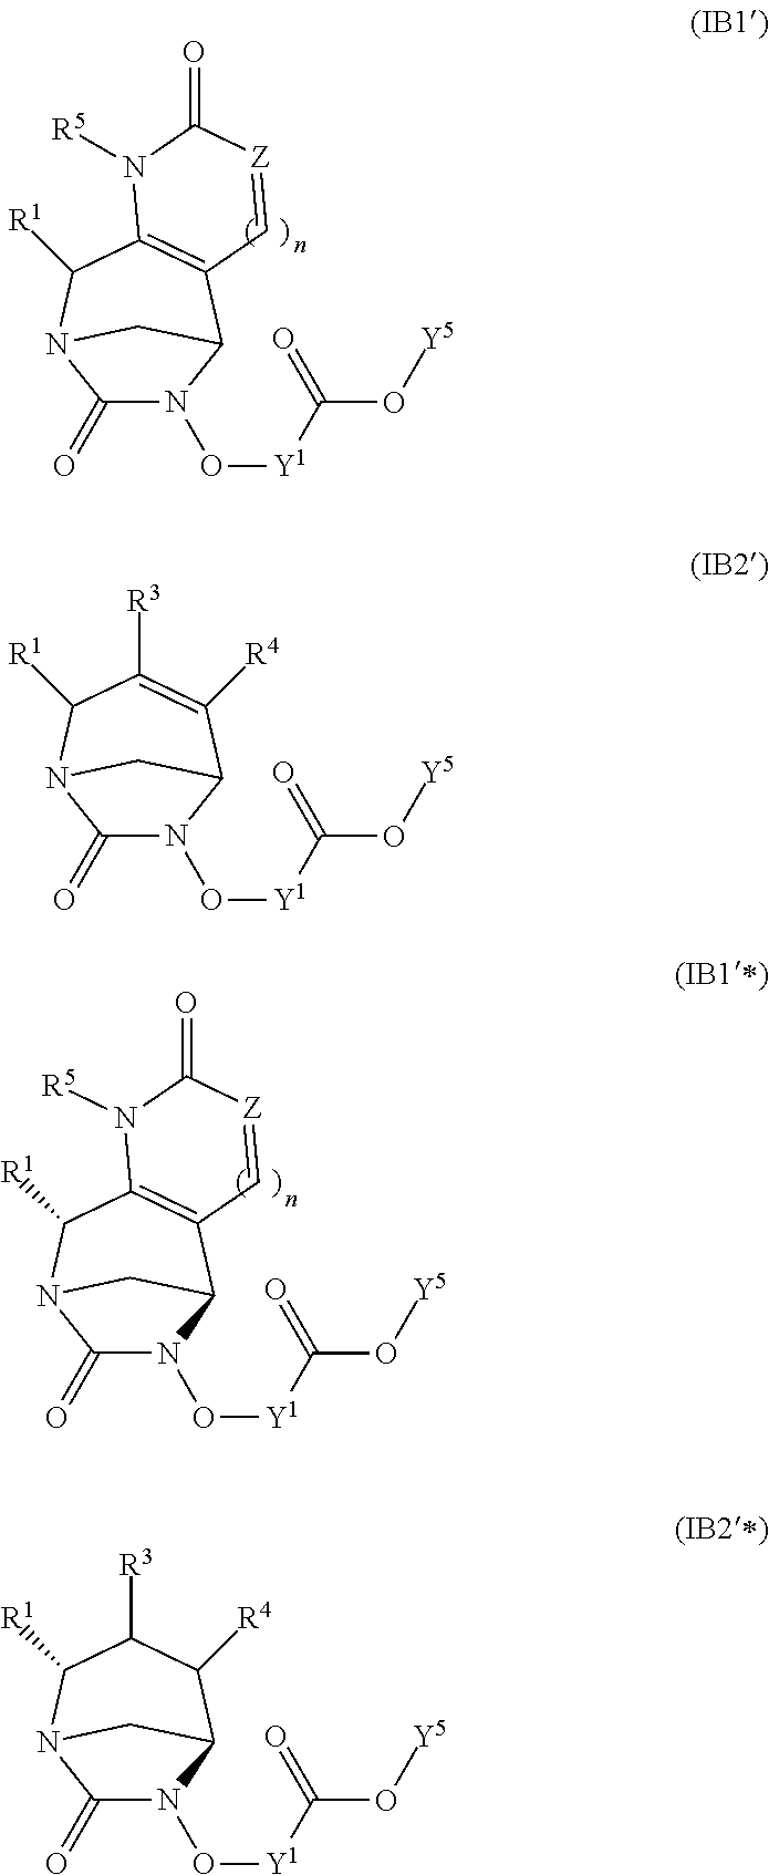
C1(=O)N(O[Y1]C(O[Y5])=O)C2C3=C(C([R1])N1C2)N([R5])C(=O)[Z]=C3.C1(=O)N(O[Y1]C(O[Y5])=O)C2C3=C(C([R1])N1C2)N([R5])C(=O)[Z]=C3.C1(=O)N(O[Y1]C(O[Y5])=O)C2C([R4])C([R3])C([R1])N1C2.C1(=O)N(O[Y1]C(O[Y5])=O)C2C([R4])=C([R3])C([R1])N1C2
